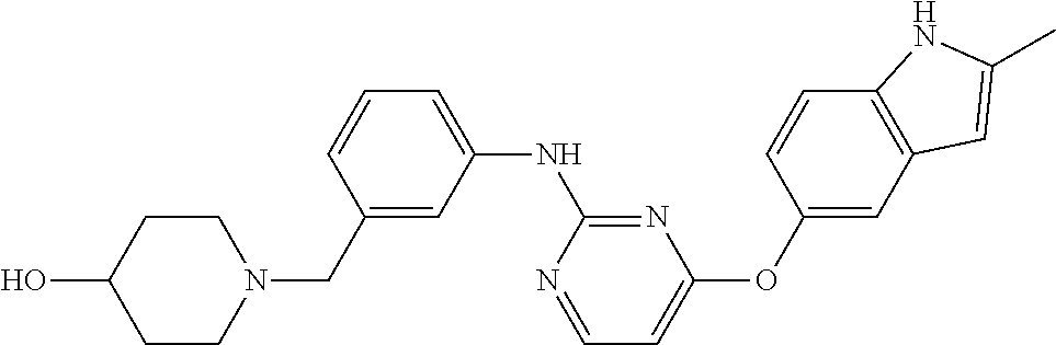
C1CN(CC2=CC(NC3=NC(OC4=CC5=C(C=C4)NC(C)=C5)=CC=N3)=CC=C2)CCC1O
